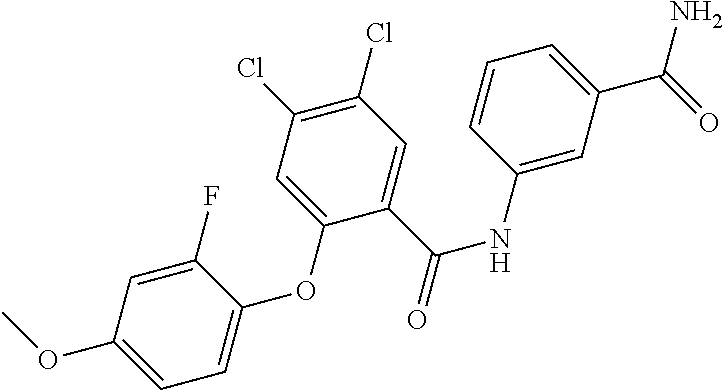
C1(F)=CC(OC)=CC=C1OC1=CC(Cl)=C(Cl)C=C1C(=O)NC1=CC(C(N)=O)=CC=C1
